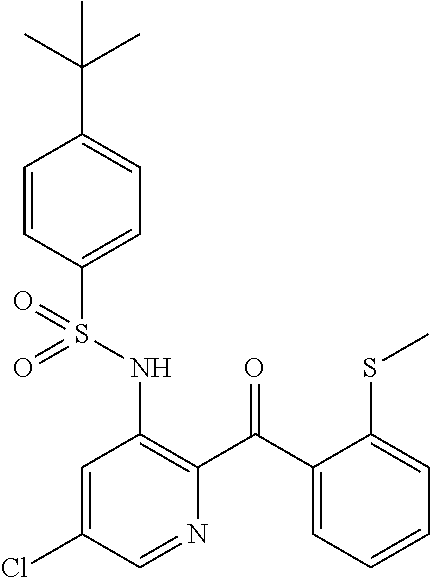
C1=CC(S(NC2=C(C(C3=CC=CC=C3SC)=O)N=CC(Cl)=C2)(=O)=O)=CC=C1C(C)(C)C
